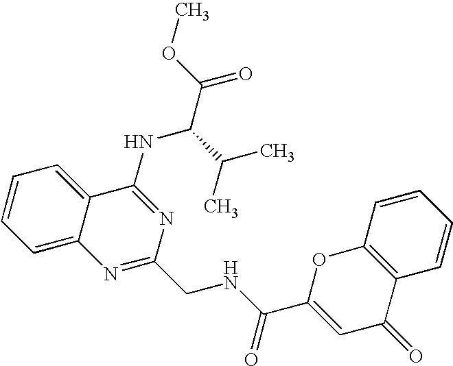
C12=CC=CC=C1C(NC(C(=O)OC)C(C)C)=NC(CNC(C1=CC(=O)C3=C(O1)C=CC=C3)=O)=N2
